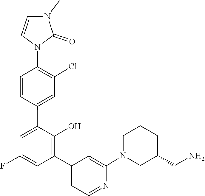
C1(CN)CCCN(C2=CC(C3=C(O)C(C4=CC(Cl)=C(N5C=CN(C)C5=O)C=C4)=CC(F)=C3)=CC=N2)C1
